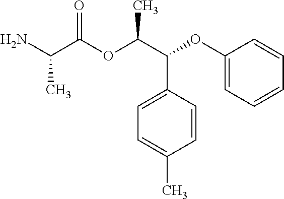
CC(C(=O)OC(C(C1=CC=C(C)C=C1)OC1=CC=CC=C1)C)N
